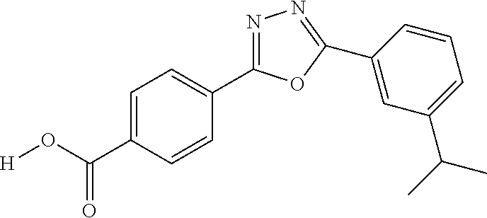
O(C(=O)C1=CC=C(C2=NN=C(C3=CC(C(C)C)=CC=C3)O2)C=C1)[H]
